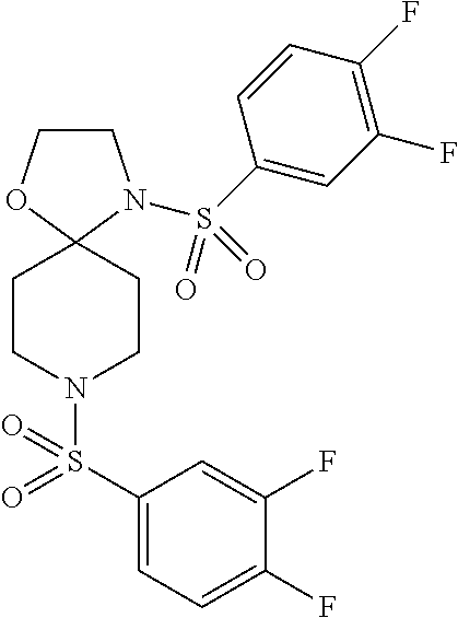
C1COC2(N1S(C1=CC(F)=C(F)C=C1)(=O)=O)CCN(S(C1=CC=C(F)C(F)=C1)(=O)=O)CC2
